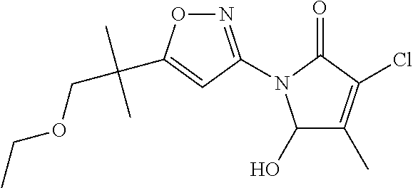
N1=C(N2C(O)C(C)=C(Cl)C2=O)C=C(C(COCC)(C)C)O1
